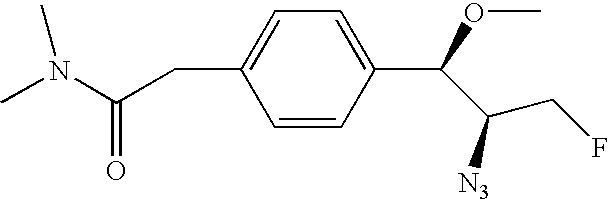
CN(C(CC1=CC=C(C(OC)C([N3])CF)C=C1)=O)C
